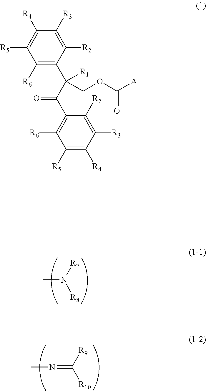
CN([R7])[R8].CN=C([R9])[R10].C1([R6])=C(C(C(C2=C([R6])C([R5])=C([R4])C([R3])=C2[R2])=O)([R1])COC([A])=O)C([R2])=C([R3])C([R4])=C1[R5]
